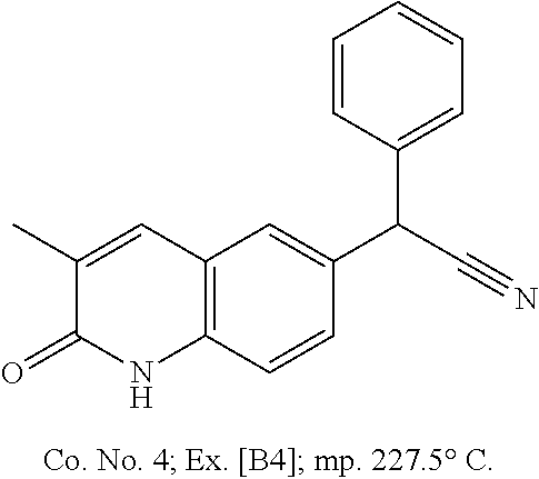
C1(C)=CC2=C(NC1=O)C=CC(C(C#N)C1=CC=CC=C1)=C2
